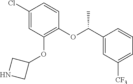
C1(OC(C2=CC([CF3])=CC=C2)C)=C(OC2CNC2)C=C(Cl)C=C1
